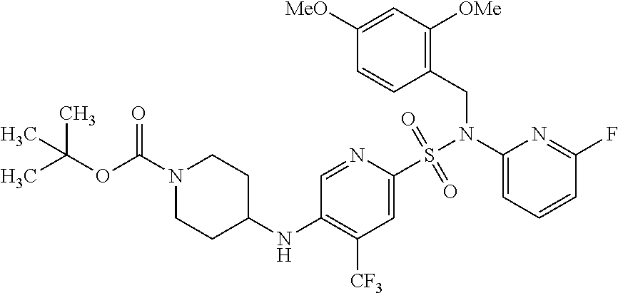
C1=C(S(N(C2=CC=CC(F)=N2)CC2=C([OMe])C=C([MeO])C=C2)(=O)=O)N=CC(NC2CCN(C(OC(C)(C)C)=O)CC2)=C1[CF3]
